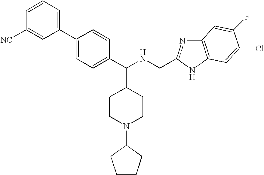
C1=CC=C(C2=CC=C(C(NCC3=NC4=C(N3)C=C(Cl)C(F)=C4)C3CCN(C4CCCC4)CC3)C=C2)C=C1[NC]
